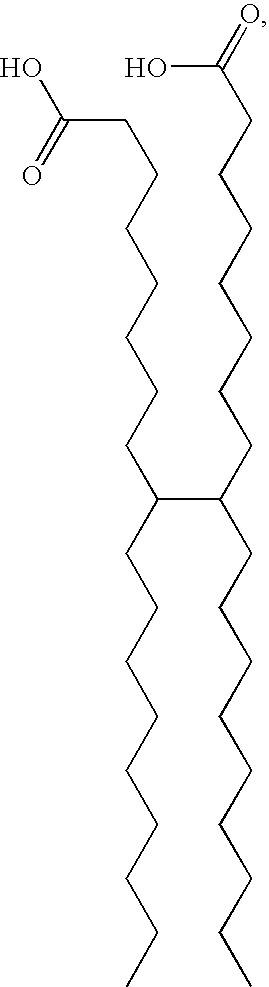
C(CCCCCCCC(CCCCCCCCC)C(CCCCCCCC(=O)O)CCCCCCCCC)(=O)O
